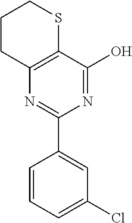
N1=C(O)C2=C(N=C1C1=CC(Cl)=CC=C1)CCCS2
